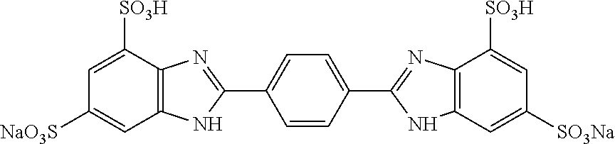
C12=C(C([SO3H])=CC([NaO3S])=C1)N=C(C1=CC=C(C3=NC4=C(N3)C=C([SO3Na])C=C4[SO3H])C=C1)N2
